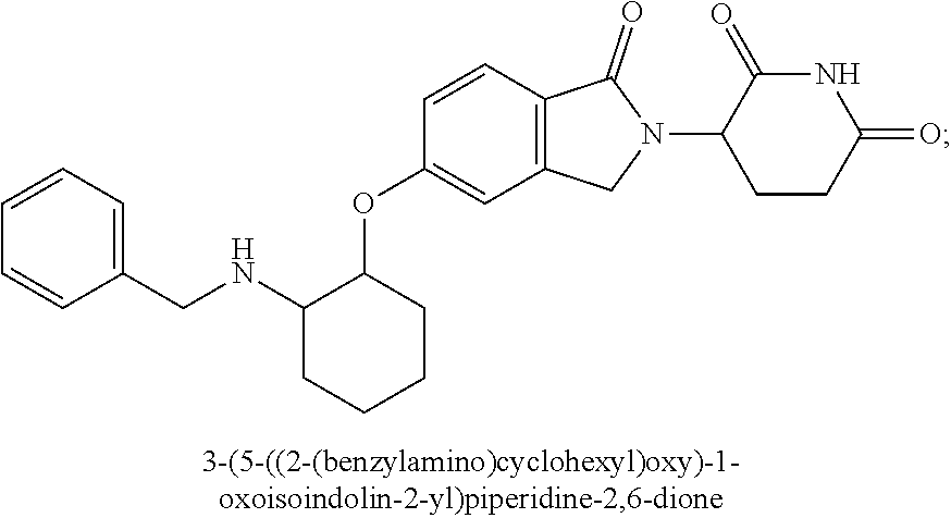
C1=CC2=C(C=C1OC1C(NCC3=CC=CC=C3)CCCC1)CN(C1CCC(=O)NC1=O)C2=O
